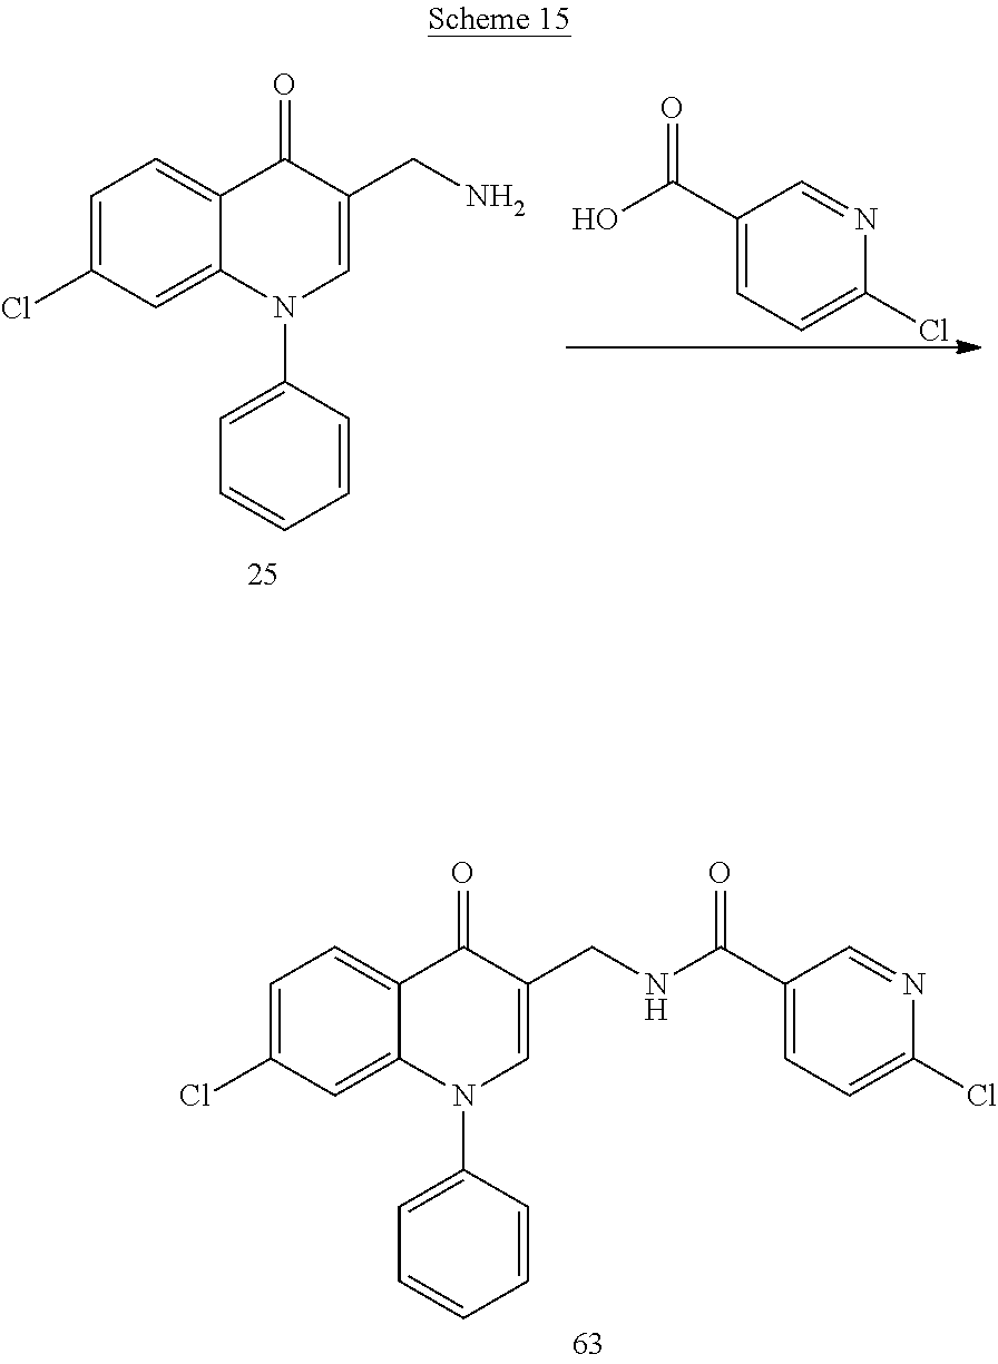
C1(C(O)=O)=CC=C(Cl)N=C1.C1=C(Cl)C=C2C(=C1)C(=O)C(CN)=CN2C1=CC=CC=C1.C1=C(Cl)C=C2C(=C1)C(=O)C(CNC(C1=CC=C(Cl)N=C1)=O)=CN2C1=CC=CC=C1
